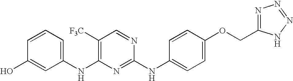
OC1=CC(NC2=C([F3C])C=NC(NC3=CC=C(OCC4=NN=NN4)C=C3)=N2)=CC=C1
